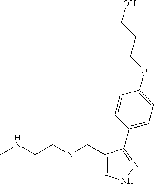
C1=C(CN(CCNC)C)C(C2=CC=C(OCCCO)C=C2)=NN1
